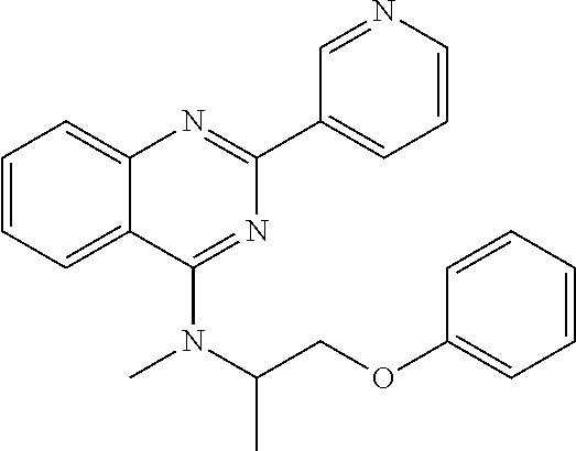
C1(C2=CC=CN=C2)=NC2=CC=CC=C2C(N(C(COC2=CC=CC=C2)C)C)=N1
